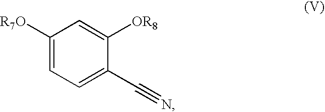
C1([R7O])=CC=C(C#N)C([OR8])=C1
